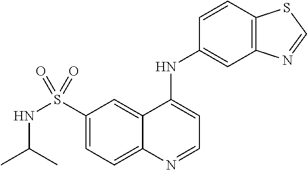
C1(S(=O)(NC(C)C)=O)=CC=C2C(=C1)C(NC1=CC3=C(C=C1)SC=N3)=CC=N2
